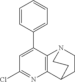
C1=CC(C2=CC(Cl)=NC3=C2N2CCC3CC2)=CC=C1
